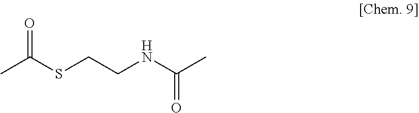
CC(SCCNC(C)=O)=O
